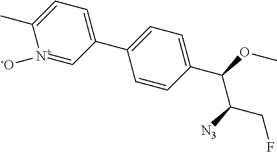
C1(C2=CC=C(C(OC)C([N3])CF)C=C2)=CC=C(C)[N+]([-O])=C1
